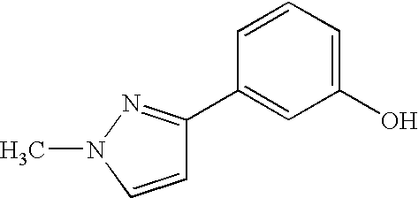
C1(C2=NN(C)C=C2)=CC(O)=CC=C1
